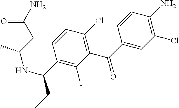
C1(Cl)=C(N)C=CC(C(=O)C2=C(Cl)C=CC(C(CC)NC(C)CC(N)=O)=C2F)=C1
